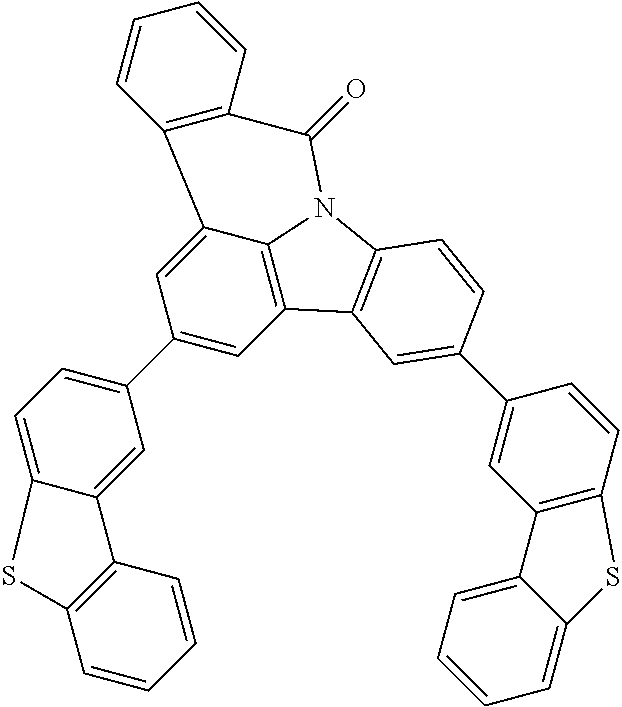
C1(C2=CC=C3C(=C2)C2=C(C=CC=C2)S3)=CC2=C3C(=C1)C1=C(C(=O)N3C3=C2C=C(C2=CC4=C(C=C2)SC2=CC=CC=C42)C=C3)C=CC=C1
